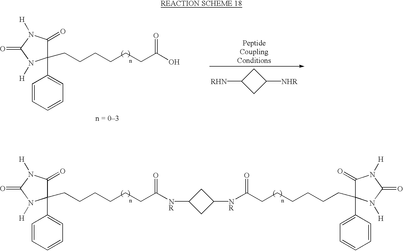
N1([H])C(C2=CC=CC=C2)(CCCCCCC([NR]C2CC([NR]C(CCCCCCC3(C4=CC=CC=C4)N([H])C(=O)N([H])C3=O)=O)C2)=O)C(=O)N([H])C1=O.N1([H])C(C2=CC=CC=C2)(CCCCCCC(O)=O)C(=O)N([H])C1=O.[RHN]C1CC([NHR])C1
